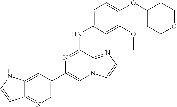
C1(C2=CN=C3C(=C2)NC=C3)=CN2C(=NC=C2)C(NC2=CC=C(OC3CCOCC3)C(OC)=C2)=N1
